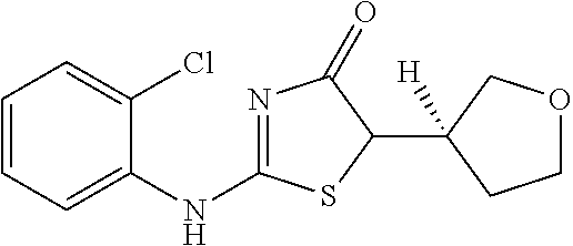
C1=CC=C(NC2=NC(=O)C(C3([H])CCOC3)S2)C(Cl)=C1
